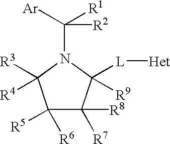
C1([R5])([R6])C([R8])([R7])C([L][Het])([R9])N(C([R2])([R1])[Ar])C1([R3])[R4]
